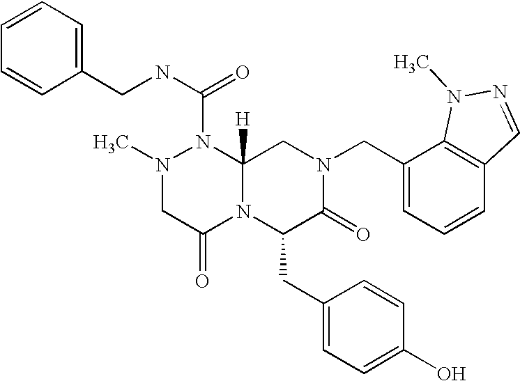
C1=CC=CC(CNC(N2N(C)CC(=O)N3C2([H])CN(CC2=CC=CC4=C2N(C)N=C4)C(=O)C3CC2=CC=C(O)C=C2)=O)=C1
